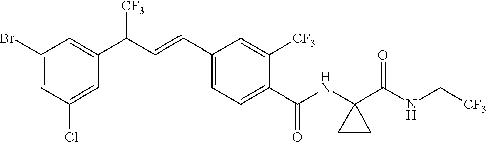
C1(Br)=CC(Cl)=CC(C(C=CC2=CC=C(C(NC3(C(NC[CF3])=O)CC3)=O)C([CF3])=C2)[CF3])=C1
